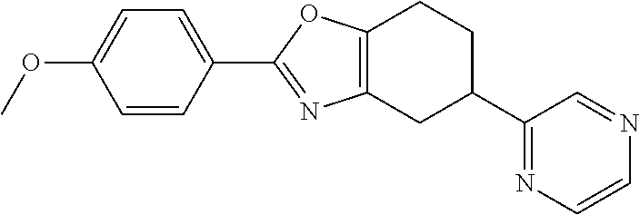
C12=C(CC(C3=NC=CN=C3)CC1)N=C(C1=CC=C(OC)C=C1)O2
